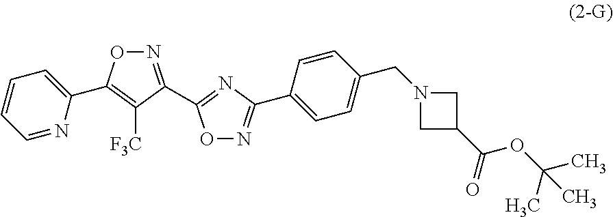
N1=C(C2=NC(C3=CC=C(CN4CC(C(=O)OC(C)(C)C)C4)C=C3)=NO2)C([F3C])=C(C2=CC=CC=N2)O1
